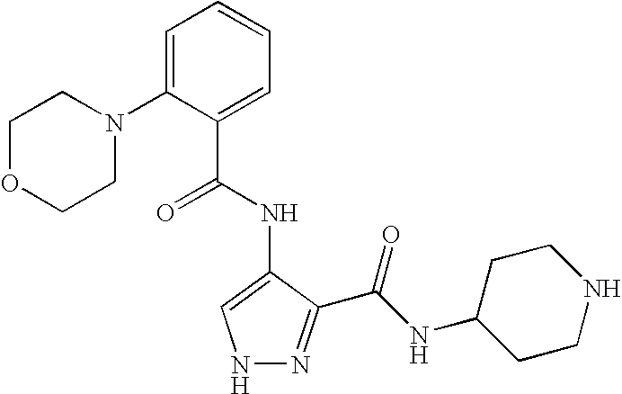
C1(C(=O)NC2=CNN=C2C(NC2CCNCC2)=O)=CC=CC=C1N1CCOCC1
